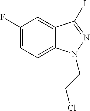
C1(F)=CC=C2C(=C1)C(I)=NN2CCCl
